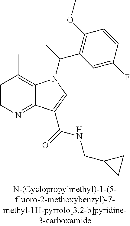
C1=CN=C2C(=C1C)N(C(C1=C(OC)C=CC(F)=C1)C)C=C2C(NCC1CC1)=O
